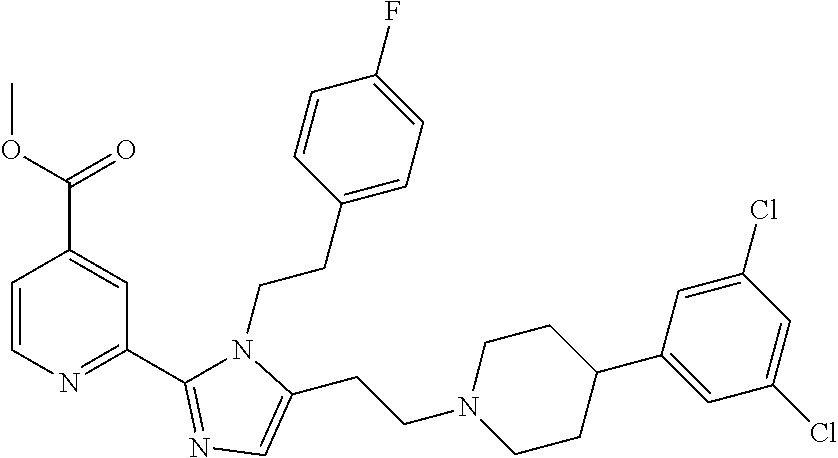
C1=CN=C(C2=NC=C(CCN3CCC(C4=CC(Cl)=CC(Cl)=C4)CC3)N2CCC2=CC=C(F)C=C2)C=C1C(OC)=O
